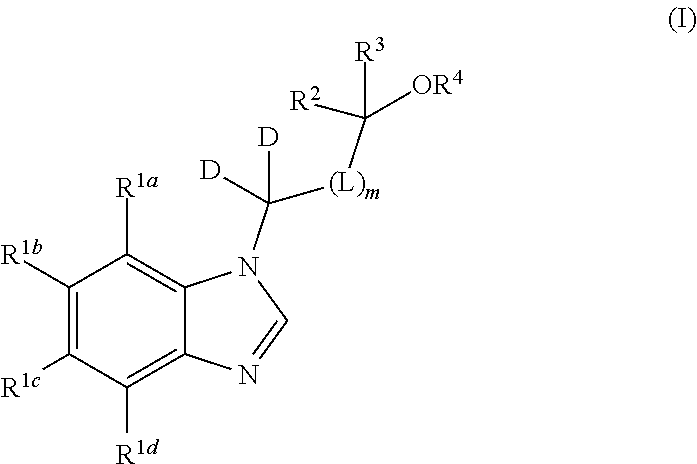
C1([R1b])=C([R1c])C([R1d])=C2C(=C1[R1a])N(C([D])([(L)m]C([OR4])([R2])[R3])[D])C=N2
